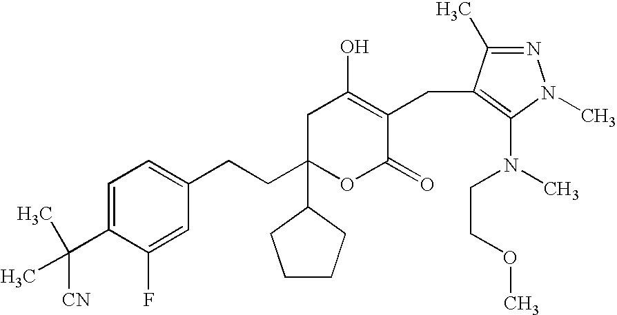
C1=C(C([CN])(C)C)C(F)=CC(CCC2(C3CCCC3)CC(O)=C(CC3=C(N(CCOC)C)N(C)N=C3C)C(=O)O2)=C1
